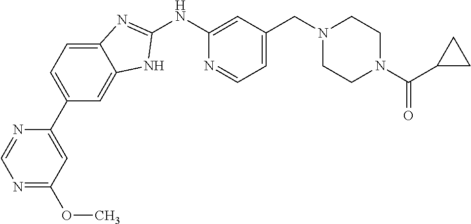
N1=C(OC)C=C(C2=CC=C3C(=C2)NC(NC2=CC(CN4CCN(C(C5CC5)=O)CC4)=CC=N2)=N3)N=C1
